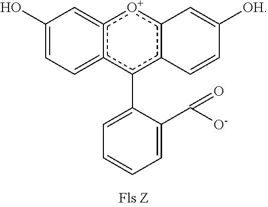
C1=C(C([O-])=O)C(c2c3c([o+]c4c2=CC=C(O)C=4)C=C([OH])C=C3)=CC=C1
